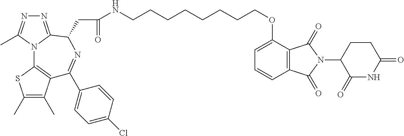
C1(C)=C(C)C2=C(S1)N1C(=NN=C1C)C(CC(NCCCCCCCCOC1=CC=CC3=C1C(=O)N(C1C(=O)NC(=O)CC1)C3=O)=O)N=C2C1=CC=C(Cl)C=C1
